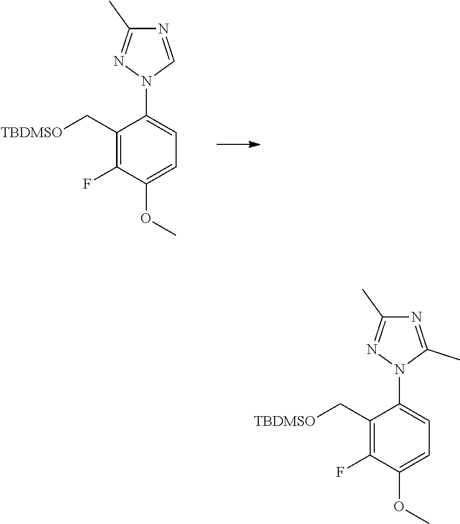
C1(C[TBDMSO])=C(F)C(OC)=CC=C1N1C(C)=NC(C)=N1.C1(C[TBDMSO])=C(F)C(OC)=CC=C1N1C=NC(C)=N1
